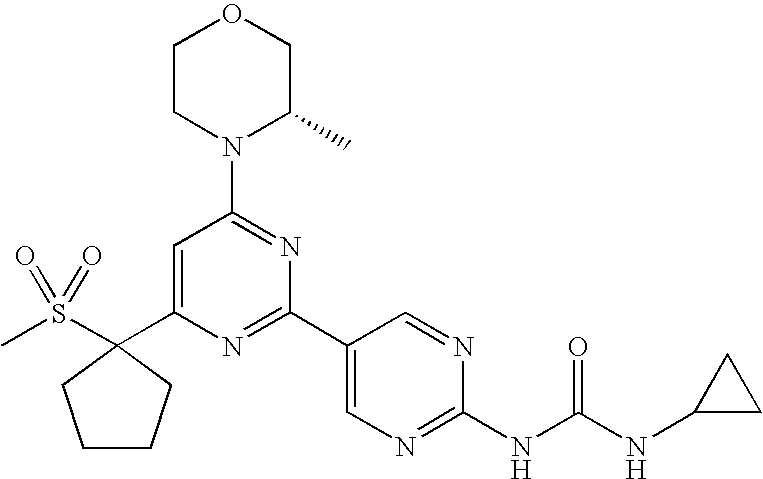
C1(C2(S(C)(=O)=O)CCCC2)=CC(N2C(C)COCC2)=NC(C2=CN=C(NC(=O)NC3CC3)N=C2)=N1
